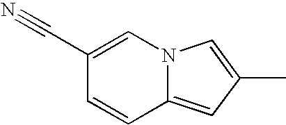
C1(C#N)=CN2C(=CC(C)=C2)C=C1
